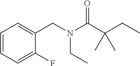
C1=CC=C(F)C(CN(C(C(CC)(C)C)=O)CC)=C1
